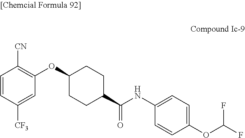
C1(C(NC2=CC=C(OC(F)F)C=C2)=O)CCC(OC2=C([CN])C=CC([CF3])=C2)CC1
